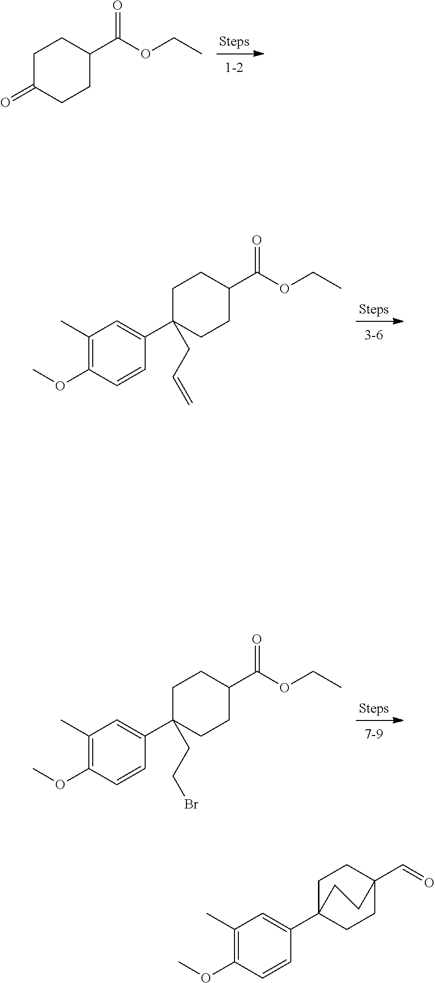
C1(OC)=C(C)C=C(C2(CCBr)CCC(C(OCC)=O)CC2)C=C1.C1(OC)=C(C)C=C(C2(CC=C)CCC(C(OCC)=O)CC2)C=C1.O=C1CCC(C(OCC)=O)CC1.C1(OC)=C(C)C=C(C23CCC(C=O)(CC2)CC3)C=C1
